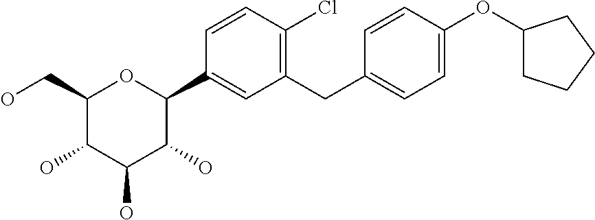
C1(CO)C(O)C(O)C(O)C(C2=CC(CC3=CC=C(OC4CCCC4)C=C3)=C(Cl)C=C2)O1
